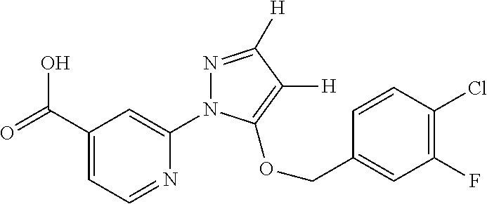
OC(C1=CC=NC(N2N=C([H])C([H])=C2OCC2=CC(F)=C(Cl)C=C2)=C1)=O
